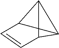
C12C34C(C3C=C1)C24
